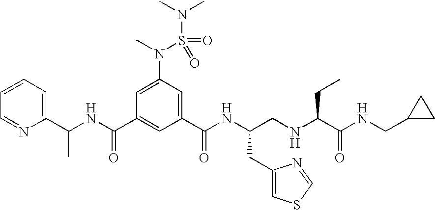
C1=C(N(S(N(C)C)(=O)=O)C)C=C(C(NC(CNC(C(NCC2CC2)=O)CC)CC2=CSC=N2)=O)C=C1C(NC(C1=CC=CC=N1)C)=O
